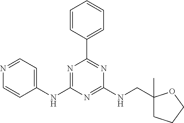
C1=CC(C2=NC(NCC3(C)CCCO3)=NC(NC3=CC=NC=C3)=N2)=CC=C1
